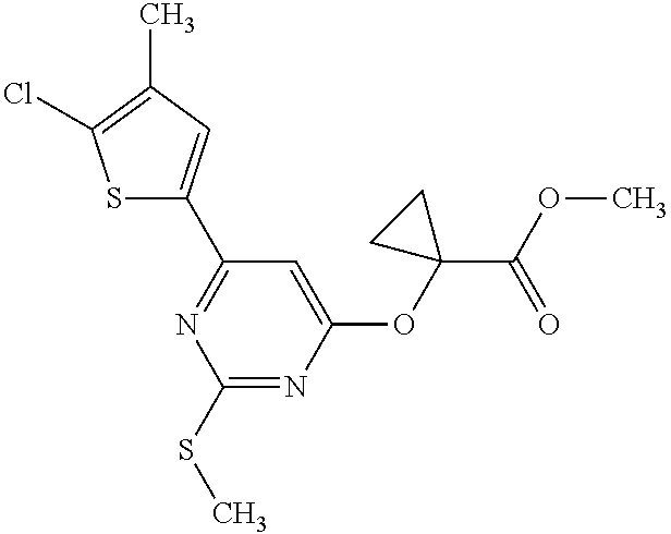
C1(SC)=NC(OC2(C(OC)=O)CC2)=CC(C2=CC(C)=C(Cl)S2)=N1
